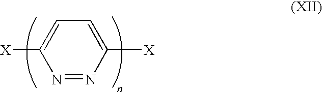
[X]C1=CC=C([X])N=N1
